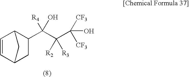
C1=CC2C(C(C(C([CF3])([CF3])O)([R2])[R3])([R4])O)CC1C2
